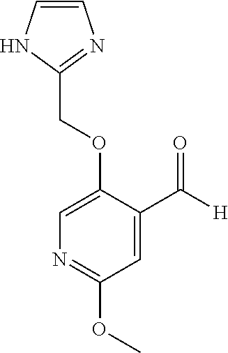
C(OC1=CN=C(OC)C=C1C([H])=O)C1=NC=CN1
